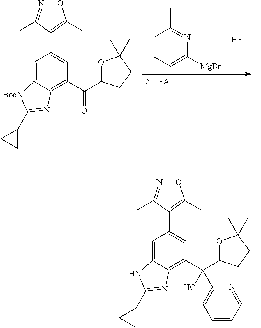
C12=CC(C3=C(C)ON=C3C)=CC(C(C3OC(C)(C)CC3)(C3=CC=CC(C)=N3)O)=C1N=C(C1CC1)N2.C12=CC(C3=C(C)ON=C3C)=CC(C(C3OC(C)(C)CC3)=O)=C1N=C(C1CC1)[BocN]2.[THF].C1=CC=C([MgBr])N=C1C
